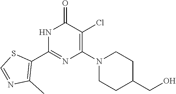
N1C(C2=C(C)N=CS2)=NC(N2CCC(CO)CC2)=C(Cl)C1=O
